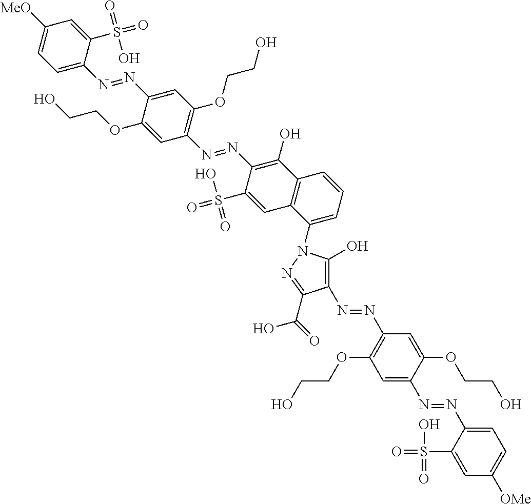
C1=C(N=NC2=CC(OCCO)=C(N=NC3=C(O)N(C4=CC=CC5=C4C=C(S(=O)(O)=O)C(N=NC4=C(OCCO)C=C(N=NC6=CC=C([MeO])C=C6S(=O)(=O)O)C(OCCO)=C4)=C5O)N=C3C(O)=O)C=C2OCCO)C(S(=O)(O)=O)=CC([OMe])=C1
